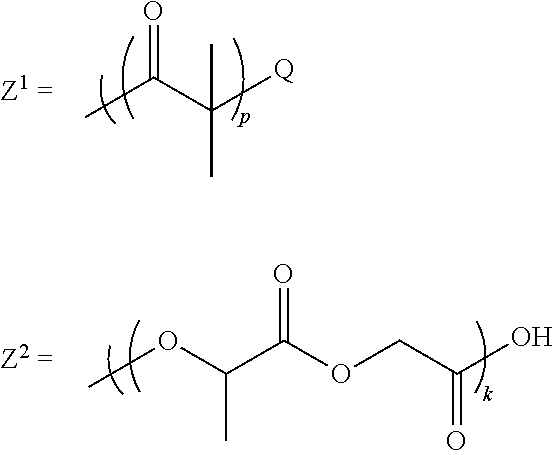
CC(C([Q])(C)C)=O.COC(C(OCC(O)=O)=O)C
